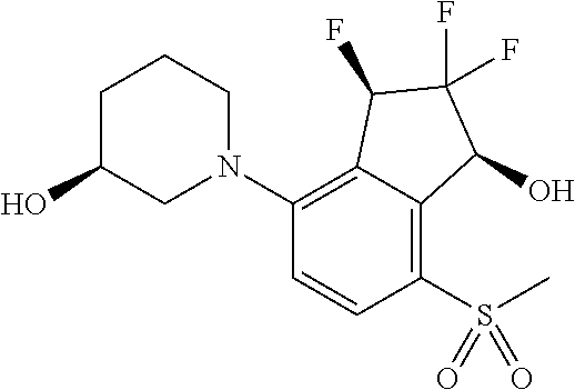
C1(S(=O)(C)=O)=C2C(=C(N3CCCC(O)C3)C=C1)C(F)C(F)(F)C2O
